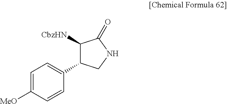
C1(C2=CC=C([MeO])C=C2)C([CbzHN])C(=O)NC1
